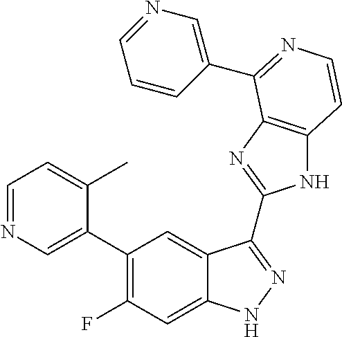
C1=C(C2=C(F)C=C3C(=C2)C(C2=NC4=C(N2)C=CN=C4C2=CN=CC=C2)=NN3)C(C)=CC=N1
